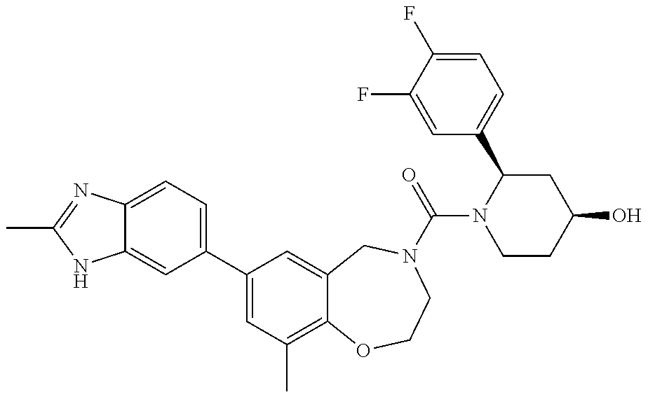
C12=CC=C(C3=CC(C)=C4C(=C3)CN(C(N3CCC(O)CC3C3=CC=C(F)C(F)=C3)=O)CCO4)C=C1NC(C)=N2
